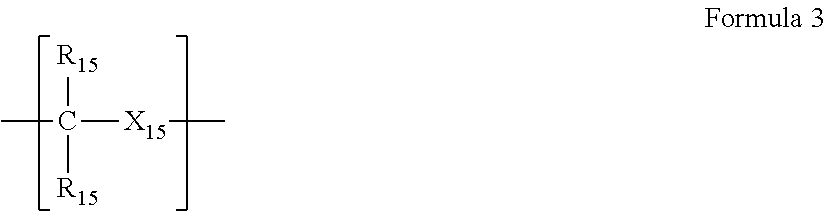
[R15]C([R15])([X15]C)C
